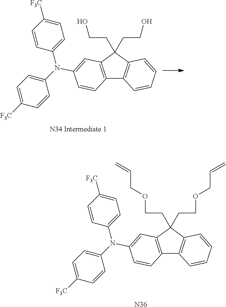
C1([F3C])=CC=C(N(C2=CC=C([F3C])C=C2)C2=CC3=C(C4=C(C3(CCOCC=C)CCOCC=C)C=CC=C4)C=C2)C=C1.[N36].C1([F3C])=CC=C(N(C2=CC=C([F3C])C=C2)C2=CC3=C(C4=C(C3(CCO)CCO)C=CC=C4)C=C2)C=C1
